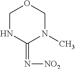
C1NC(=N[NO2])N(C)CO1
